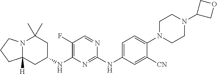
C1=C(NC2=NC(NC3CC(C)(C)N4C([H])(C3)CCC4)=C(F)C=N2)C=C([CN])C(N2CCN(C3COC3)CC2)=C1
